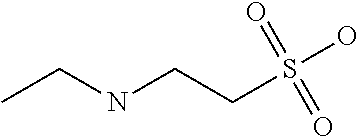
N(CCS(O)(=O)=O)CC
